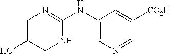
C1(NC2=NCC(O)CN2)=CN=CC([CO2H])=C1
